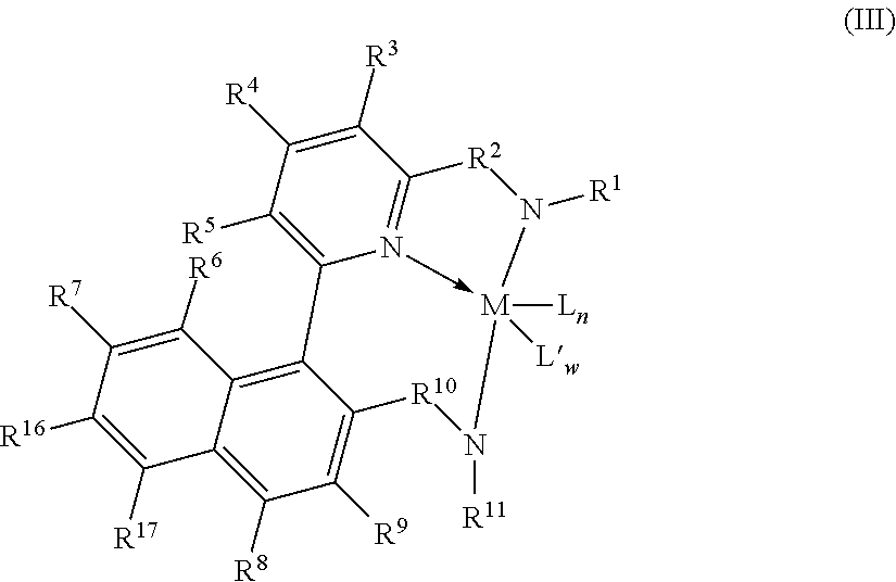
C1([R5])=C2N3->[M]([Ln])([Lw])(N([R1])[R2]C=3C([R3])=C1[R4])N([R11])[R10]C1=C([R9])C([R8])=C3C(=C21)C([R6])=C([R7])C([R16])=C3[R17]
